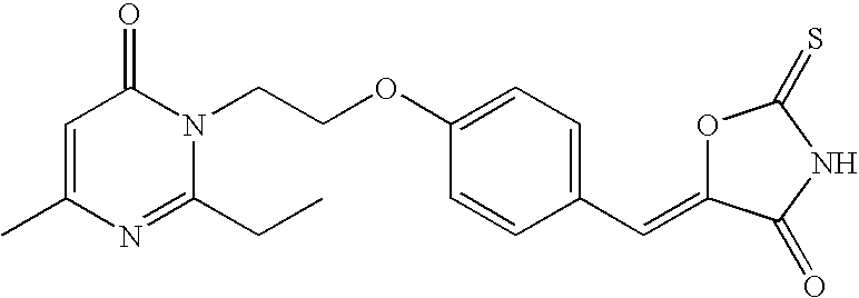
C1=C(C)N=C(CC)N(CCOC2=CC=C(C=C3OC(=S)NC3=O)C=C2)C1=O
